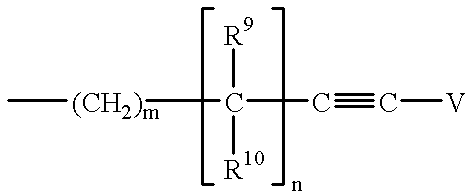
C[(CH2)m]C(C#C[V])([R9])[R10]
